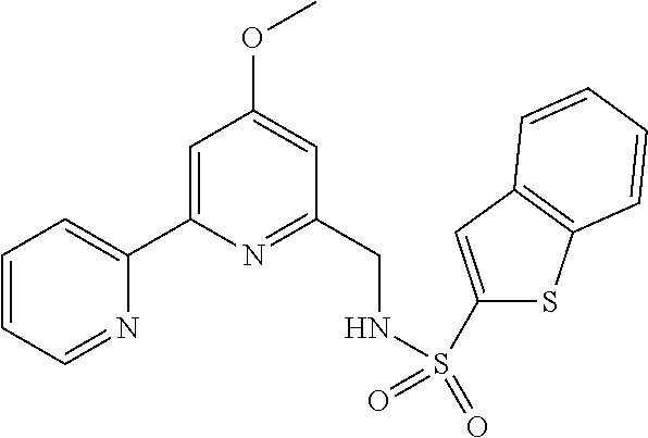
C1=CC=NC(C2=CC(OC)=CC(CNS(C3=CC4=C(S3)C=CC=C4)(=O)=O)=N2)=C1
